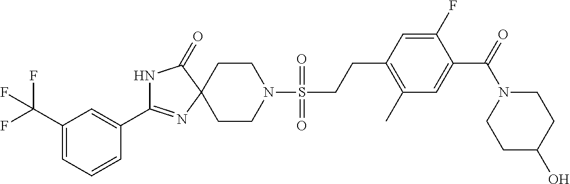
C1CN(S(CCC2=C(C)C=C(C(=O)N3CCC(O)CC3)C(F)=C2)(=O)=O)CCC12N=C(C1=CC(C(F)(F)F)=CC=C1)NC2=O
